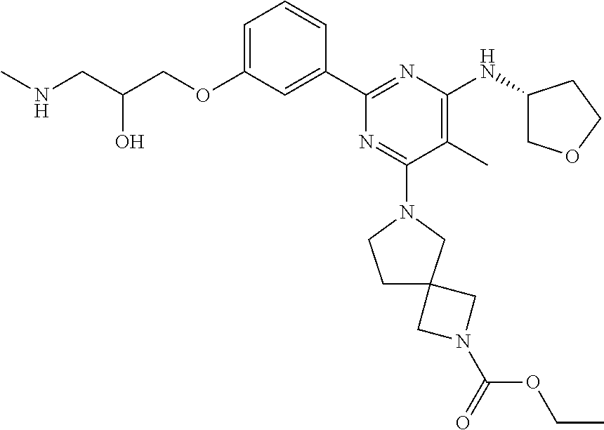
C1=C(OCC(CNC)O)C=C(C2=NC(NC3COCC3)=C(C)C(N3CCC4(C3)CN(C(=O)OCC)C4)=N2)C=C1
